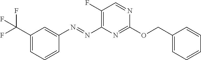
N(=NC1=C(F)C=NC(OCC2=CC=CC=C2)=N1)C1=CC(C(F)(F)F)=CC=C1
